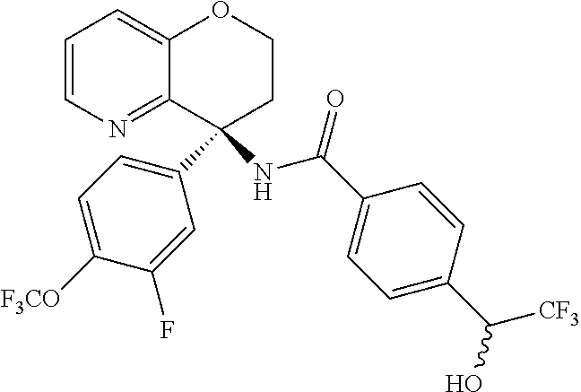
C1=CN=C2C(=C1)OCCC2(C1=CC=C([F3CO])C(F)=C1)NC(C1=CC=C(C(O)[CF3])C=C1)=O
